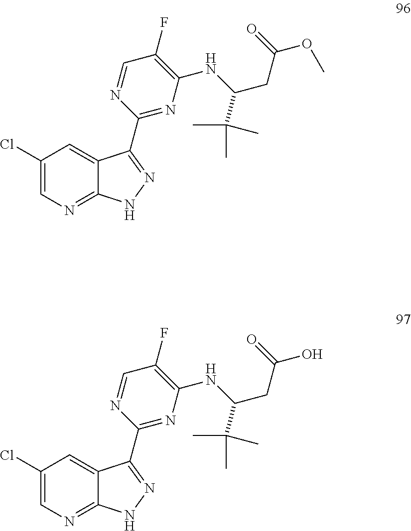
N(C(CC(OC)=O)C(C)(C)C)C1=C(F)C=NC(C2=NNC3=NC=C(Cl)C=C32)=N1.N(C(CC(O)=O)C(C)(C)C)C1=C(F)C=NC(C2=NNC3=NC=C(Cl)C=C32)=N1
